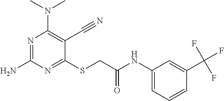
N1=C(N)N=C(SCC(NC2=CC=CC(C(F)(F)F)=C2)=O)C(C#N)=C1N(C)C
